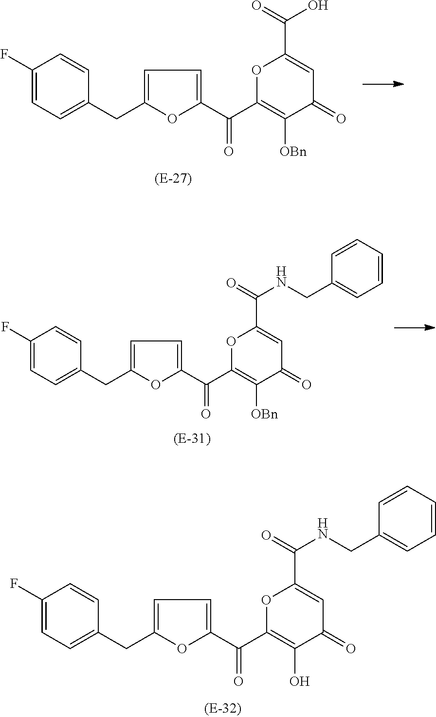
O1C(C(C2=CC=C(CC3=CC=C(F)C=C3)O2)=O)=C([OBn])C(=O)C=C1C(O)=O.O1C(C(C2=CC=C(CC3=CC=C(F)C=C3)O2)=O)=C([OBn])C(=O)C=C1C(NCC1=CC=CC=C1)=O.O1C(C(C2=CC=C(CC3=CC=C(F)C=C3)O2)=O)=C(O)C(=O)C=C1C(NCC1=CC=CC=C1)=O
